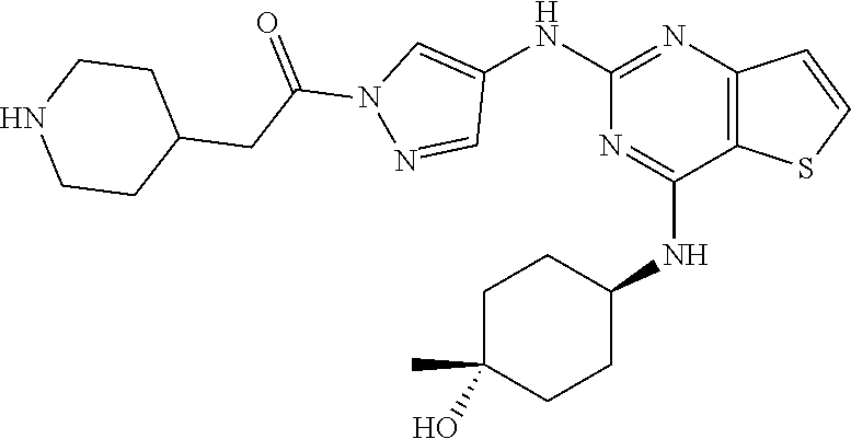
C1(NC2=CN(C(=O)CC3CCNCC3)N=C2)=NC2=C(C(NC3CCC(O)(C)CC3)=N1)SC=C2
